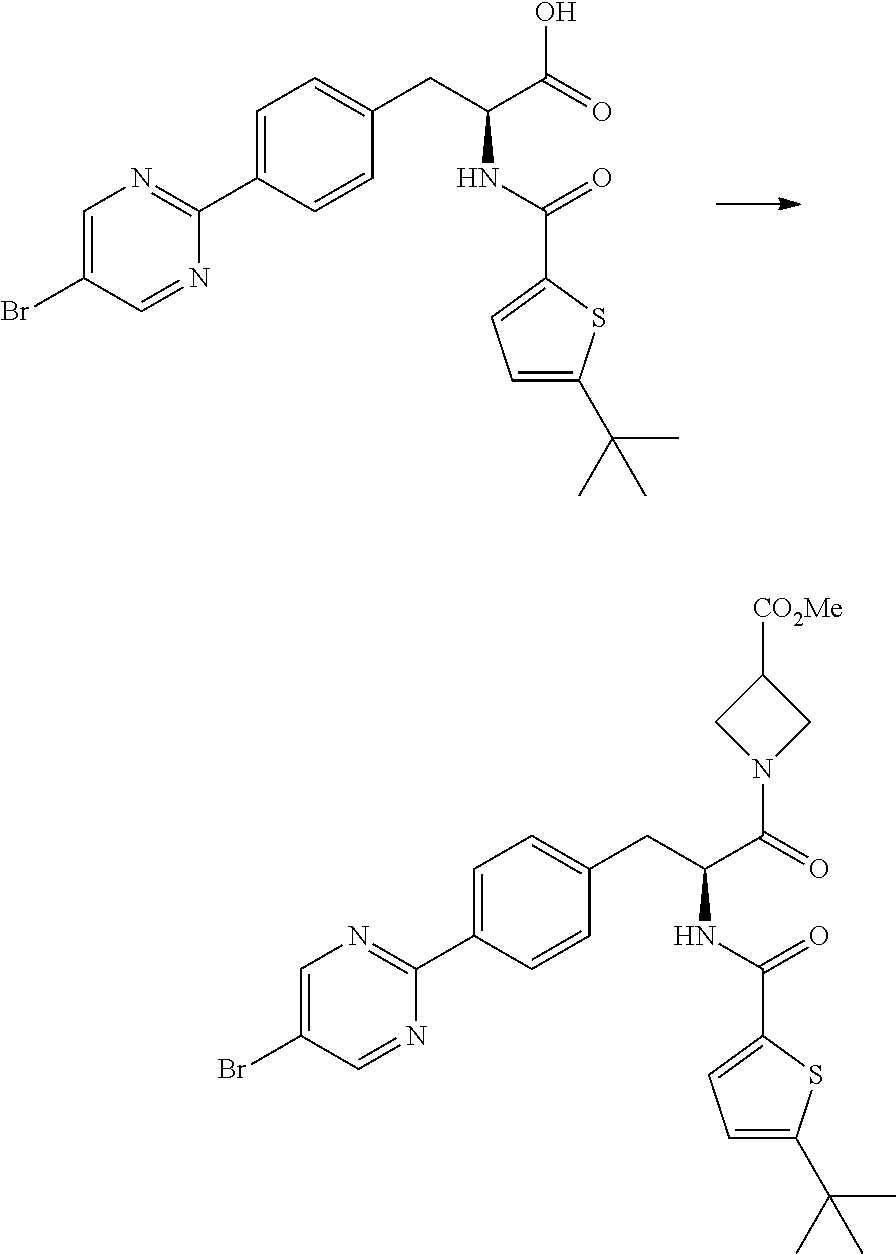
C1(C2=NC=C(Br)C=N2)=CC=C(CC(C(N2CC([CO2Me])C2)=O)NC(C2=CC=C(C(C)(C)C)S2)=O)C=C1.C1(C2=NC=C(Br)C=N2)=CC=C(CC(C(O)=O)NC(C2=CC=C(C(C)(C)C)S2)=O)C=C1
